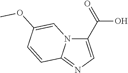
C1(C(=O)O)=CN=C2N1C=C(OC)C=C2
